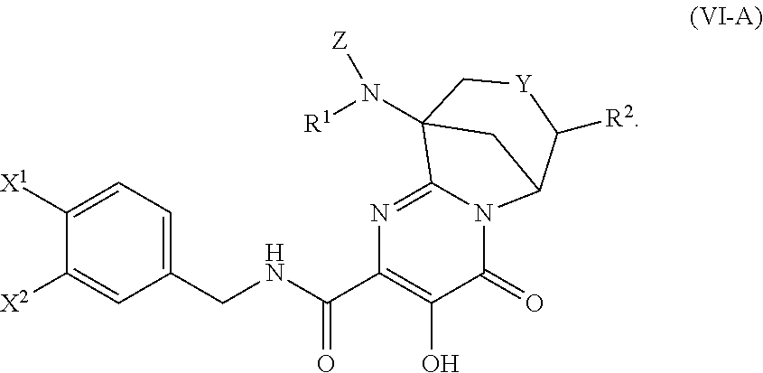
C1([X2])=CC(CNC(C2=C(O)C(=O)N3C(=N2)C2(N([R1])[Z])C[Y]C([R2])C3C2)=O)=CC=C1[X1]
